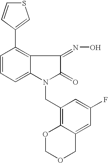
C1=CC=C2C(=C1C1=CSC=C1)C(=NO)C(=O)N2CC1=C2C(=CC(F)=C1)COCO2
